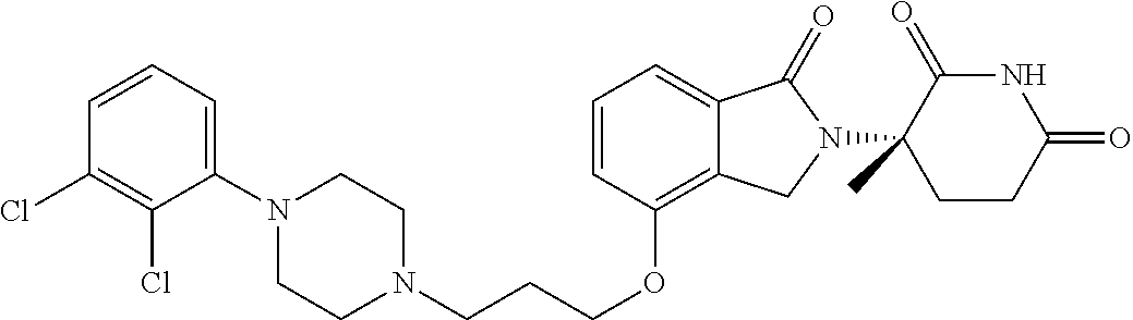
C1N(CCCOC2=C3C(=CC=C2)C(=O)N(C2(C)C(=O)NC(=O)CC2)C3)CCN(C2=CC=CC(Cl)=C2Cl)C1
